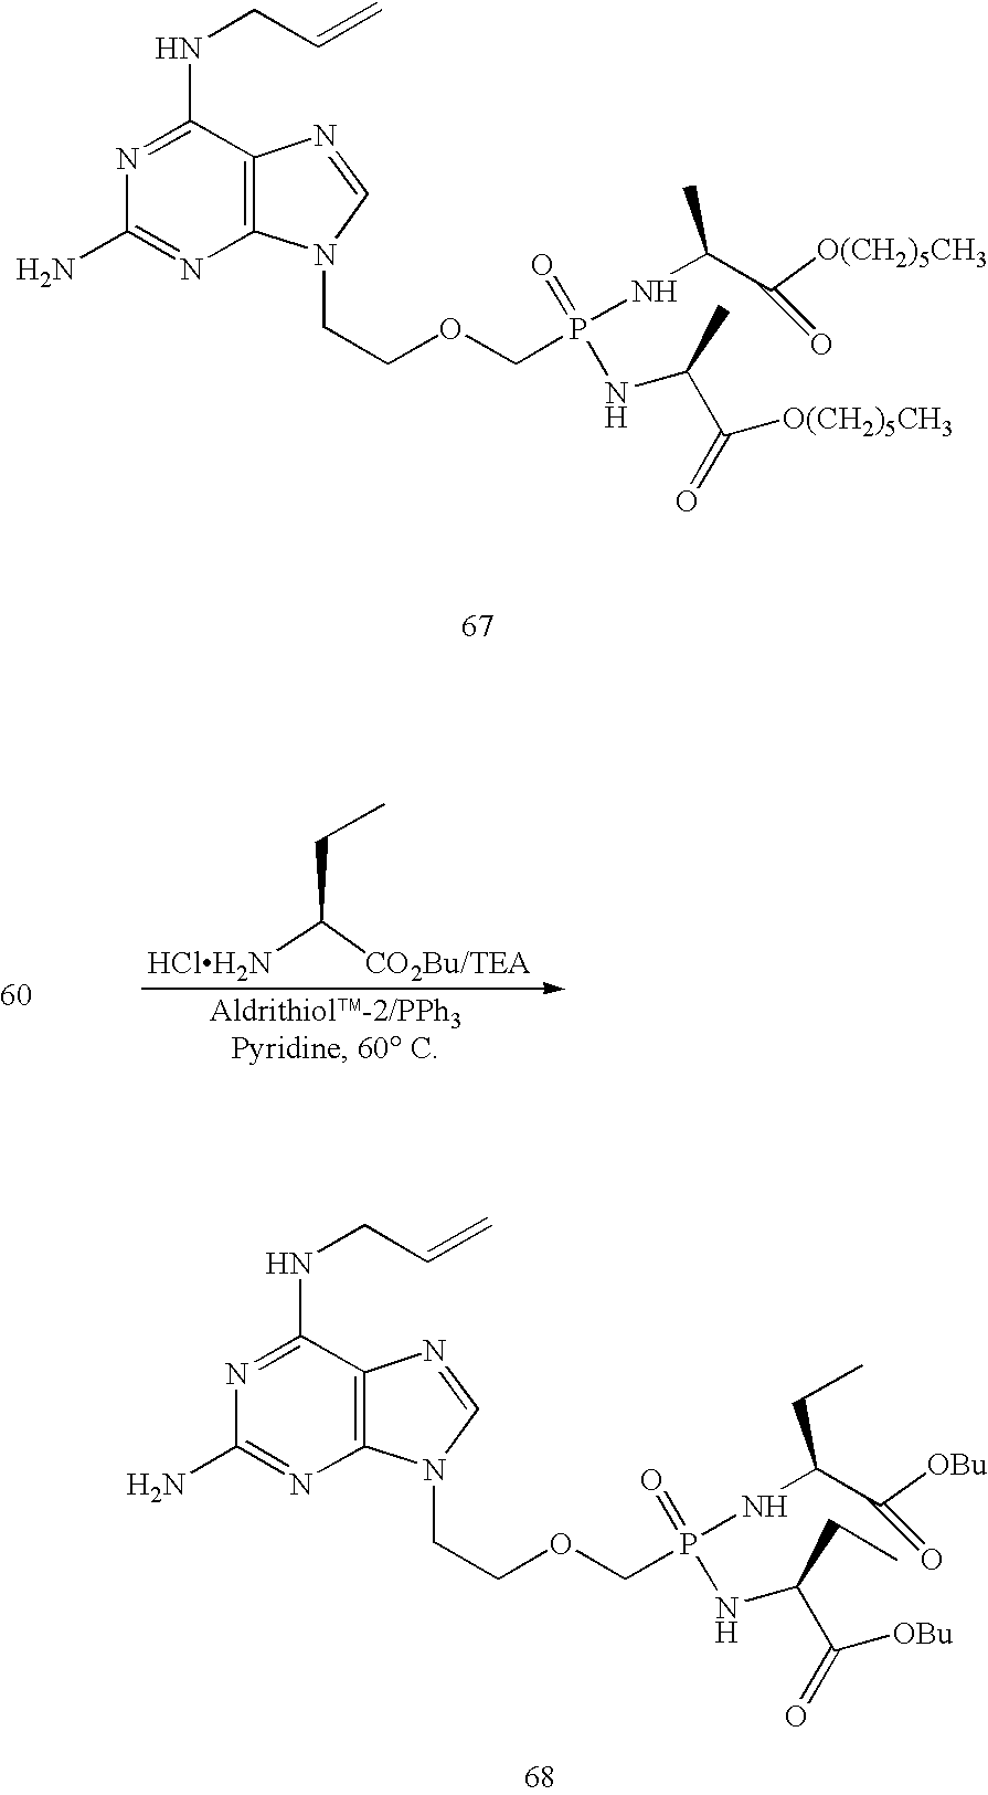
C1(N)=NC2=C(C(NCC=C)=N1)N=CN2CCOCP(=O)(NC(C([O(CH2)5CH3])=O)C)NC(C(=O)[O(CH2)5CH3])C.[HClH2N]C([CO2Bu/TEA])CC.C1(N)=NC2=C(C(NCC=C)=N1)N=CN2CCOCP(=O)(NC(C([OBu])=O)CC)NC(C(=O)[OBu])CC
